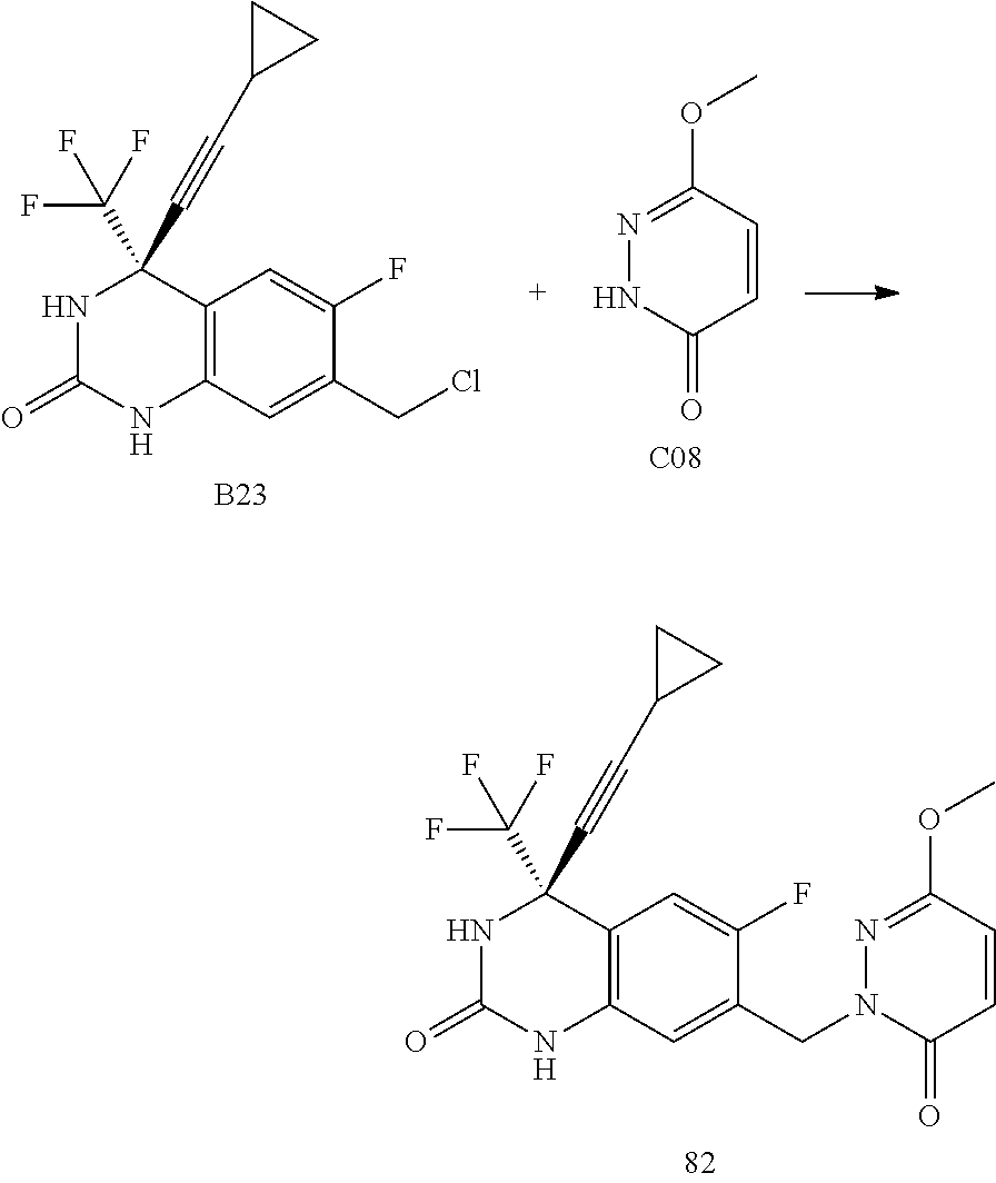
N1=C(OC)C=CC(=O)N1.[C08].O=C1NC(C#CC2CC2)(C(F)(F)F)C2=C(N1)C=C(CCl)C(F)=C2.[B23].N1=C(OC)C=CC(=O)N1CC1=CC2=C(C(C#CC3CC3)(C(F)(F)F)NC(=O)N2)C=C1F
